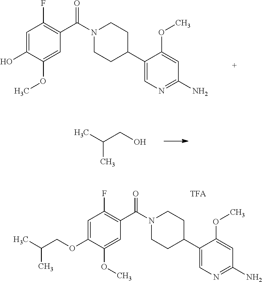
N1=C(N)C=C(OC)C(C2CCN(C(C3=C(F)C=C(O)C(OC)=C3)=O)CC2)=C1.C(C(C)C)O.C1=C(C2CCN(C(C3=C(F)C=C(OCC(C)C)C(OC)=C3)=O)CC2)C(OC)=CC(N)=N1
